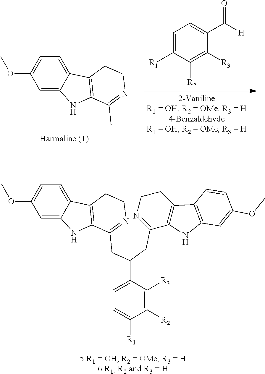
C1=C2C(=CC=C1OC)C1=C(N2)C(C)=NCC1.C1=C([R1])C([R2])=C([R3])C(C([H])=O)=C1.C1=C2C(=CC=C1OC)C1=C(N2)C(CC(CC2=NCCC3=C2NC2=C3C=CC(OC)=C2)C2=CC=C([R1])C([R2])=C2[R3])=NCC1
